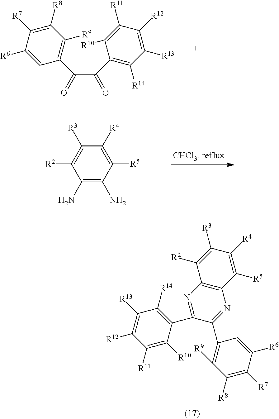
C1([R8])=C([R7])C([R6])=CC(C(C(C2=C([R14])C([R13])=C([R12])C([R11])=C2[R10])=O)=O)=C1[R9].C1(N)=C(N)C([R5])=C([R4])C([R3])=C1[R2].C1([R11])=C([R10])C(C2=NC3=C(N=C2C2=C([R9])C([R8])=C([R7])C([R6])=C2)C([R5])=C([R4])C([R3])=C3[R2])=C([R14])C([R13])=C1[R12]
